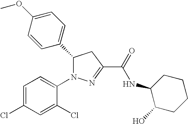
C1(C2N(C3=CC=C(Cl)C=C3Cl)N=C(C(=O)NC3C(O)CCCC3)C2)=CC=C(OC)C=C1
